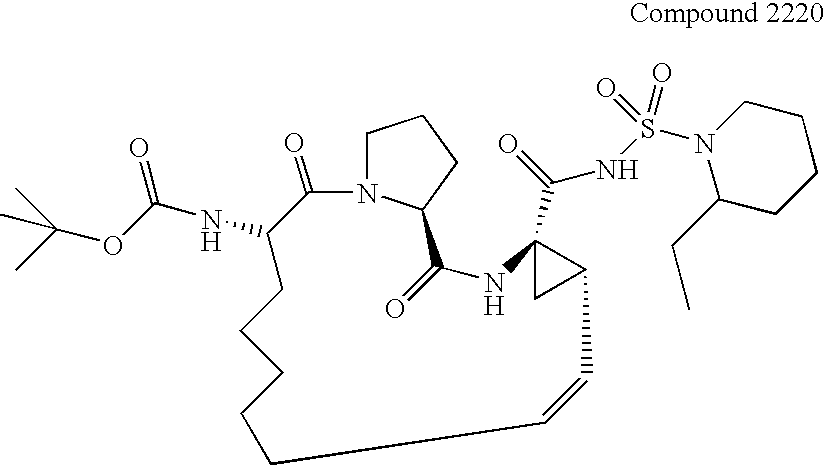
CC(OC(NC1C(=O)N2CCCC2C(=O)NC2(C(=O)NS(=O)(=O)N3C(CC)CCCC3)CC2C=CCCCCC1)=O)(C)C
